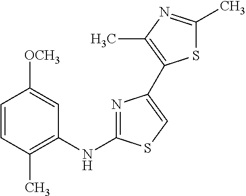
C1=CC(C)=C(NC2=NC(C3=C(C)N=C(C)S3)=CS2)C=C1[OCH3]
